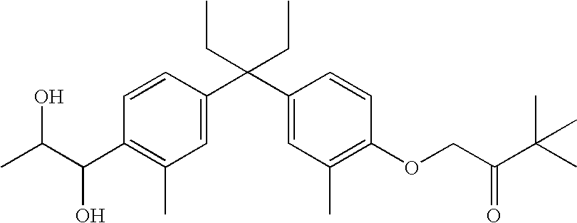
C1=CC(C(C2=CC(C)=C(OCC(C(C)(C)C)=O)C=C2)(CC)CC)=CC(C)=C1C(C(C)O)O
